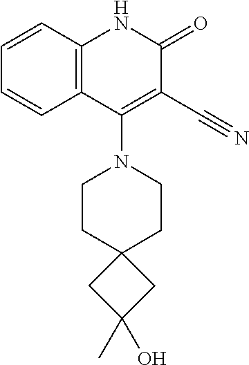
C1=CC2=C(C=C1)C(N1CCC3(CC1)CC(C)(O)C3)=C(C#N)C(=O)N2
